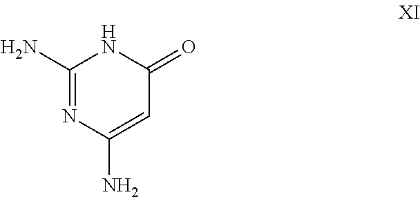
C1(N)=NC(N)=CC(=O)N1
